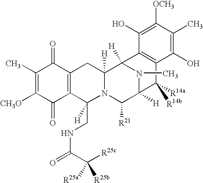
C1(C)=C([CH3O])C(=O)C2=C(C1=O)CC1([H])N(C2(CNC(=O)C([R25c])([R25b])[R25a])[H])C([R21])C2([H])N(C)C1([H])C1=C(C2([R14b])[R14a])C(O)=C(C)C([OCH3])=C1O
